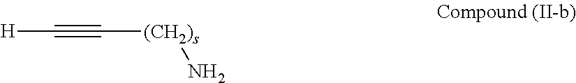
[H]C#C[(CH2)s]N
